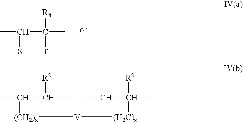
CC(S)C(C)([T])[R8].CC([(CH2)z][V][(H2C)z]C(CC)([R9])C)C([R9])C
